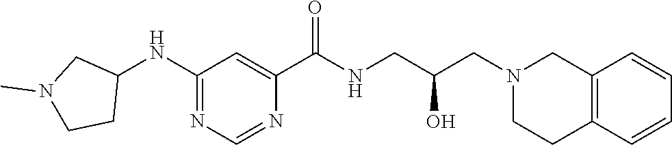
C1(NC2CN(C)CC2)=NC=NC(C(NCC(CN2CCC3=C(C2)C=CC=C3)O)=O)=C1
